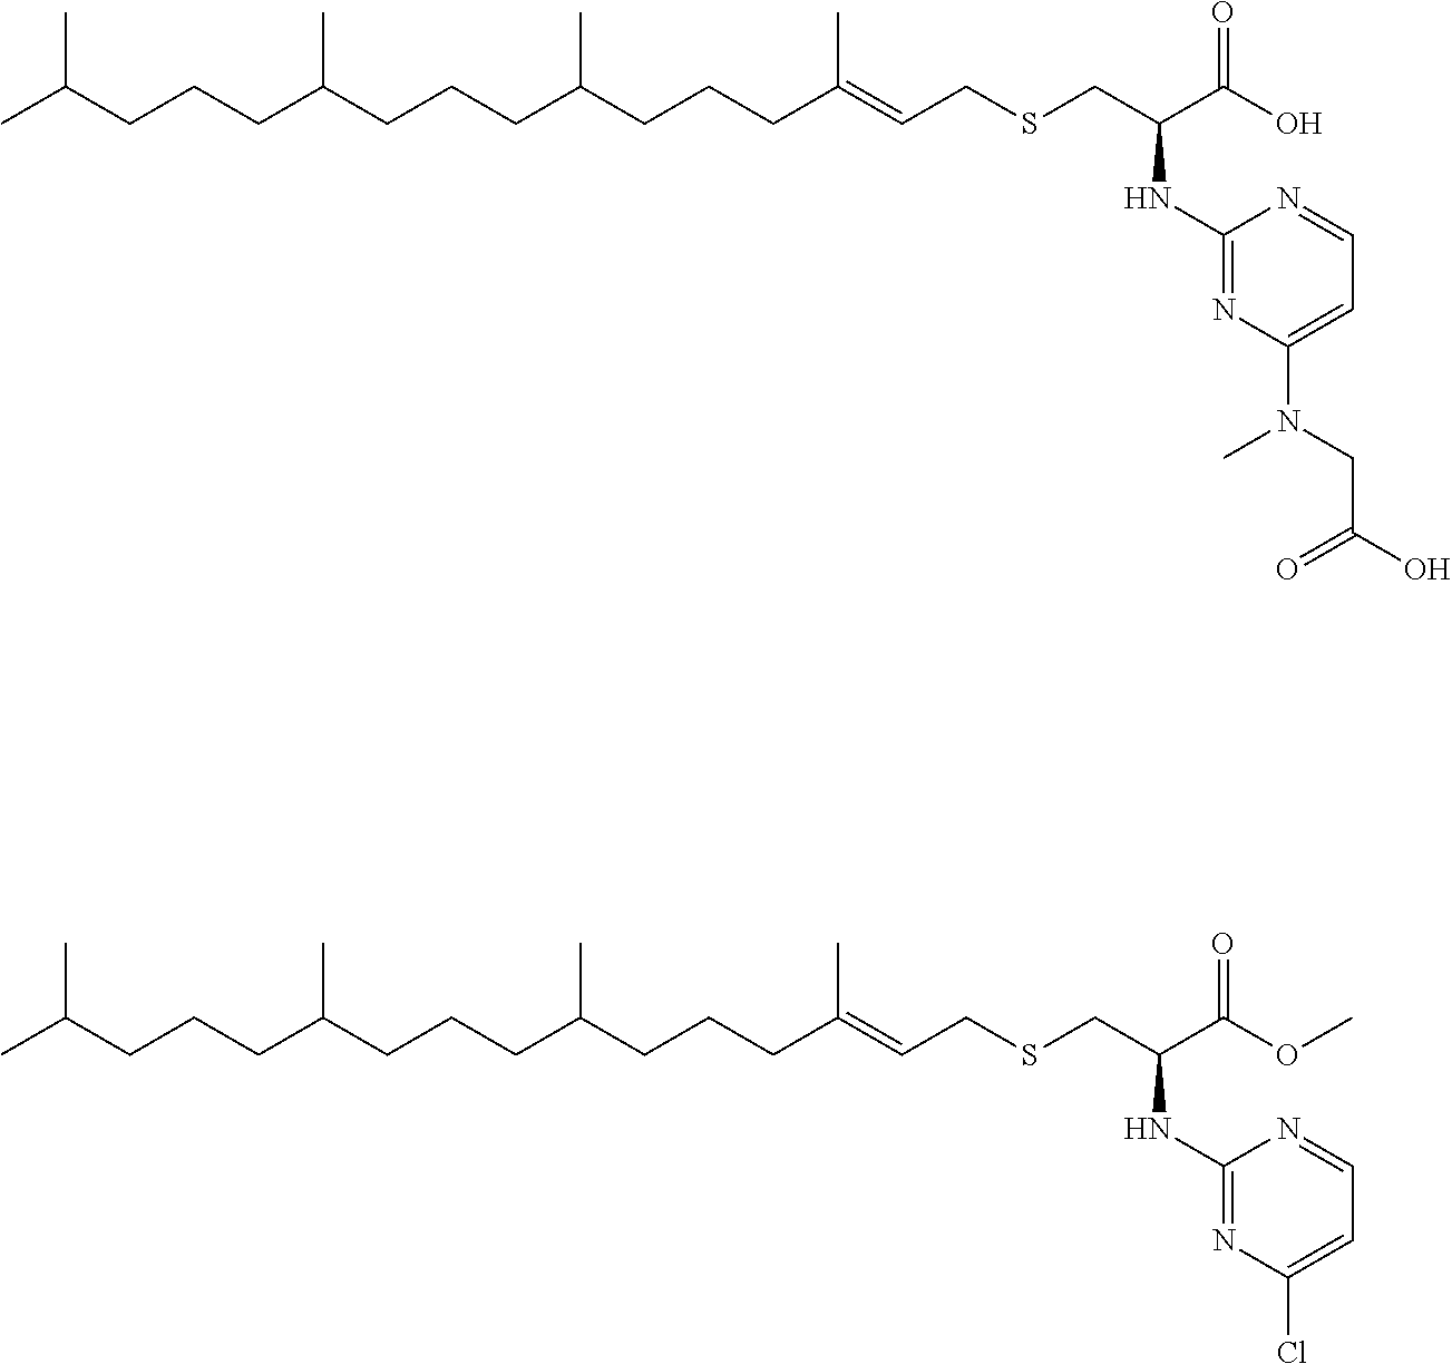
CC(CCCC(CCCC(CCCC(=CCSCC(C(O)=O)NC1=NC(N(CC(O)=O)C)=CC=N1)C)C)C)C.CC(CCCC(CCCC(CCCC(=CCSCC(C(OC)=O)NC1=NC(Cl)=CC=N1)C)C)C)C
